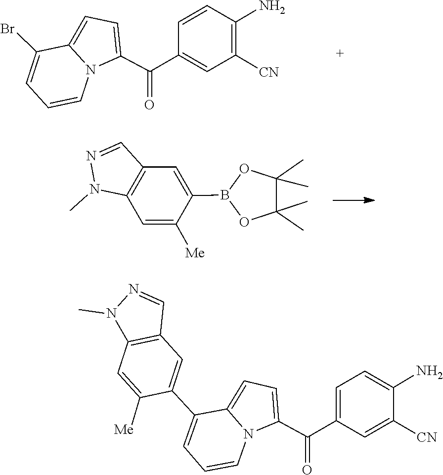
C1=C(C(C2=CC([CN])=C(N)C=C2)=O)N2C(=C1)C(Br)=CC=C2.O1B(C2=CC3=C(N(C)N=C3)C=C2[Me])OC(C)(C)C1(C)C.C1=NN(C)C2=C1C=C(C1=CC=CN3C1=CC=C3C(C1=CC=C(N)C([CN])=C1)=O)C([Me])=C2
